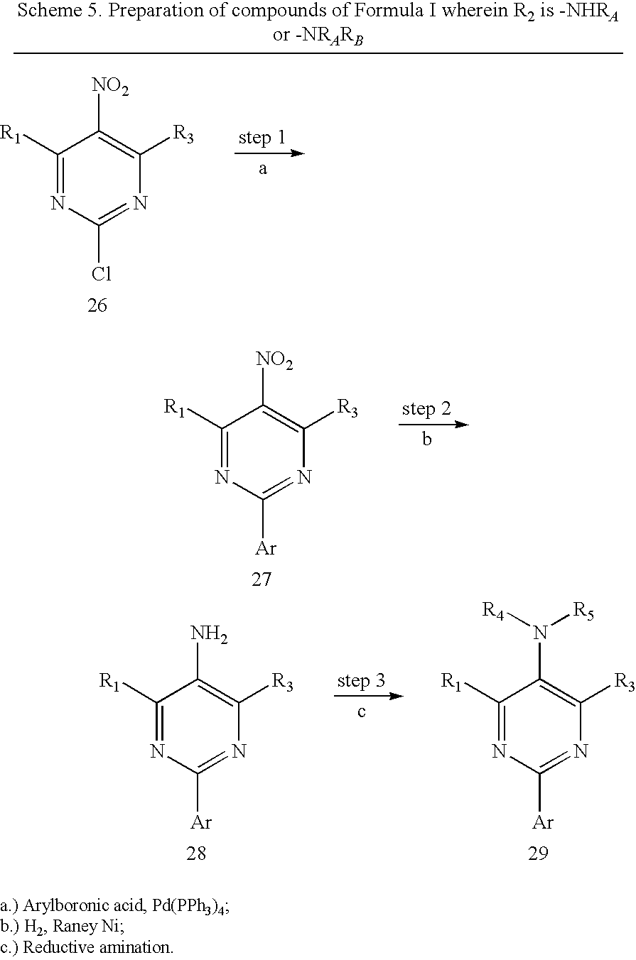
C1([R1])=NC([Ar])=NC([R3])=C1[NO2].C1([R1])=NC([Ar])=NC([R3])=C1N.C1([R1])=NC([Ar])=NC([R3])=C1N([R5])[R4].C1([R1])=NC(Cl)=NC([R3])=C1[NO2]
